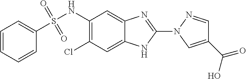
C1(N2N=CC(C(=O)O)=C2)=NC2=CC(NS(=O)(=O)C3=CC=CC=C3)=C(Cl)C=C2N1
